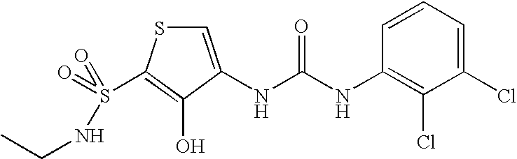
C1=C(NC(=O)NC2=C(Cl)C(Cl)=CC=C2)C(O)=C(S(=O)(NCC)=O)S1
